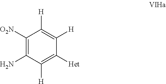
C1([O2N])=C(N)C([H])=C([Het])C([H])=C1[H]
